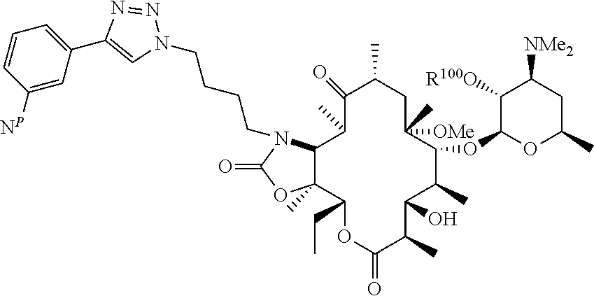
C1(C2=CN(CCCCN3C4C(C)(OC3=O)C(CC)OC(=O)C(C)C(O)C(C)C(OC3OC(C)CC([NMe2])C3[R100O])C([OMe])(C)CC(C)C(=O)C4C)N=N2)=CC=CC([NP])=C1
